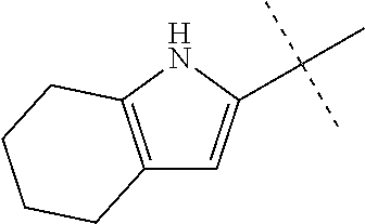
C12=C(NC(C(C)(C)C)=C1)CCCC2
